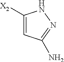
C1([X2])=CC(N)=NN1
